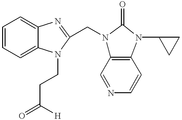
C1=CC=C2C(=C1)N=C(CN1C3=C(N(C4CC4)C1=O)C=CN=C3)N2CCC([H])=O
